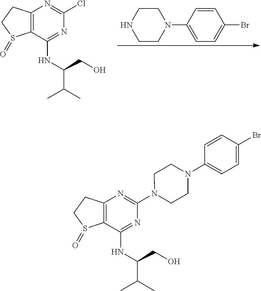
C1CN(C2=CC=C(Br)C=C2)CCN1.C12=C(C(NC(CO)C(C)C)=NC(Cl)=N1)S(=O)CC2.C12=C(C(NC(CO)C(C)C)=NC(N3CCN(C4=CC=C(Br)C=C4)CC3)=N1)S(=O)CC2
